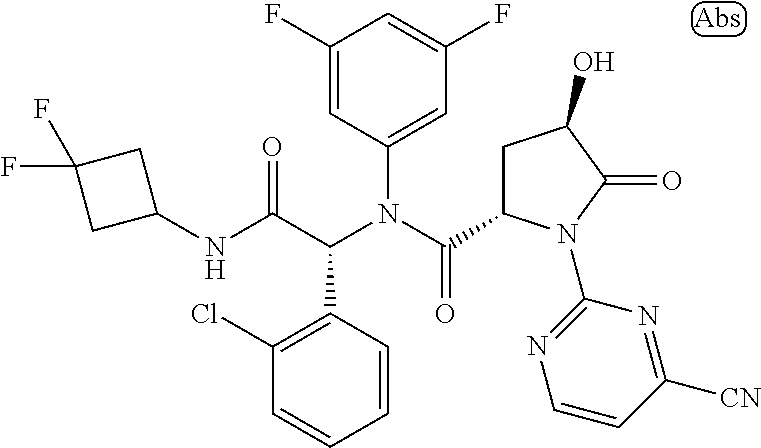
C1(F)=CC(N(C(C2CC(O)C(=O)N2C2=NC=CC([CN])=N2)=O)C(C(NC2CC(F)(F)C2)=O)C2=C(Cl)C=CC=C2)=CC(F)=C1
